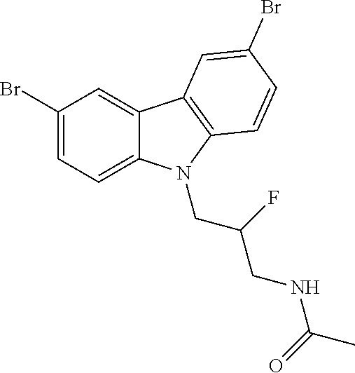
C1(Br)=CC=C2C(=C1)C1=C(N2CC(CNC(C)=O)F)C=CC(Br)=C1
